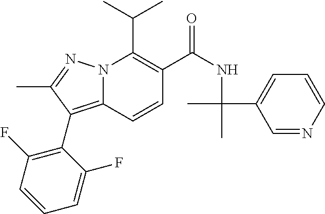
N12C(=C(C3=C(F)C=CC=C3F)C(C)=N1)C=CC(C(=O)NC(C1=CC=CN=C1)(C)C)=C2C(C)C
